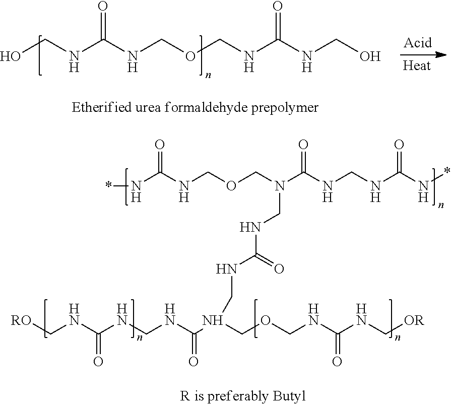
OCNC(NCOCNC(NCO)=O)=O.*NC(NCOCN(C(NCNC(=O)N*)=O)CNC(=O)NCN(C(NCNC(=O)NC[RO])=O)COCNC(NC[OR])=O)=O
